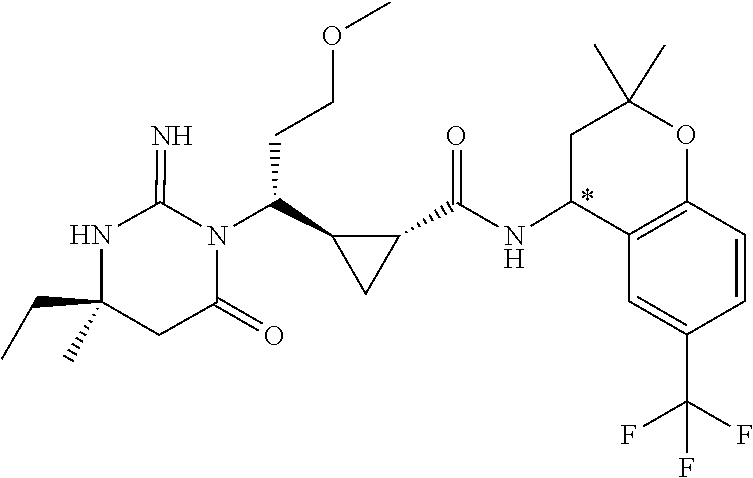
N1C(CC)(C)CC(=O)N(C(CCOC)C2C(C(NC3C4=C(OC(C)(C)C3)C=CC(C(F)(F)F)=C4)=O)C2)C1=N
